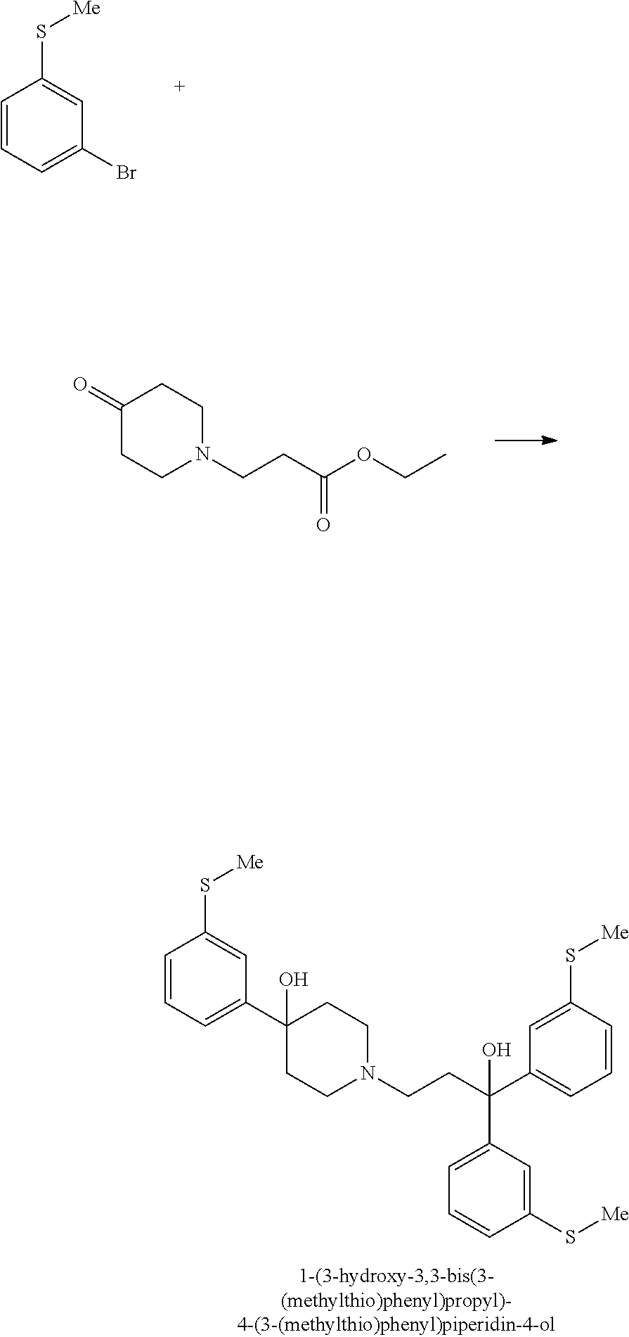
C1=CC=C(Br)C=C1S[Me].C(CC(OCC)=O)N1CCC(=O)CC1.C1=CC=C(C2(O)CCN(CCC(C3=CC=CC(S[Me])=C3)(O)C3=CC=CC(S[Me])=C3)CC2)C=C1S[Me]
